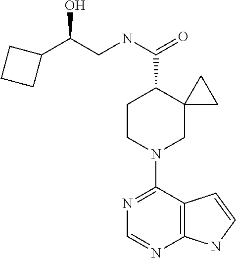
N1=C(N2CC3(C(C(NCC(O)C4CCC4)=O)CC2)CC3)C2=C(N=C1)NC=C2
